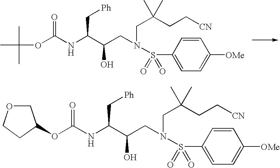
CC(C)(C)OC(NC(C(CN(CC(C)(CC[CN])C)S(C1=CC=C([OMe])C=C1)(=O)=O)O)C[Ph])=O.O(C(NC(C(CN(CC(C)(CC[CN])C)S(C1=CC=C([OMe])C=C1)(=O)=O)O)C[Ph])=O)C1COCC1
